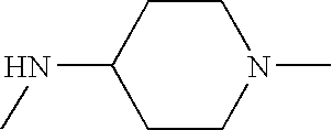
C1CC(NC)CCN1C
